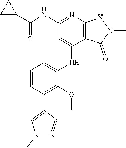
N(C1=NC2=C(C(NC3=CC=CC(C4=CN(C)N=C4)=C3OC)=C1)C(=O)N(C)N2)C(C1CC1)=O
